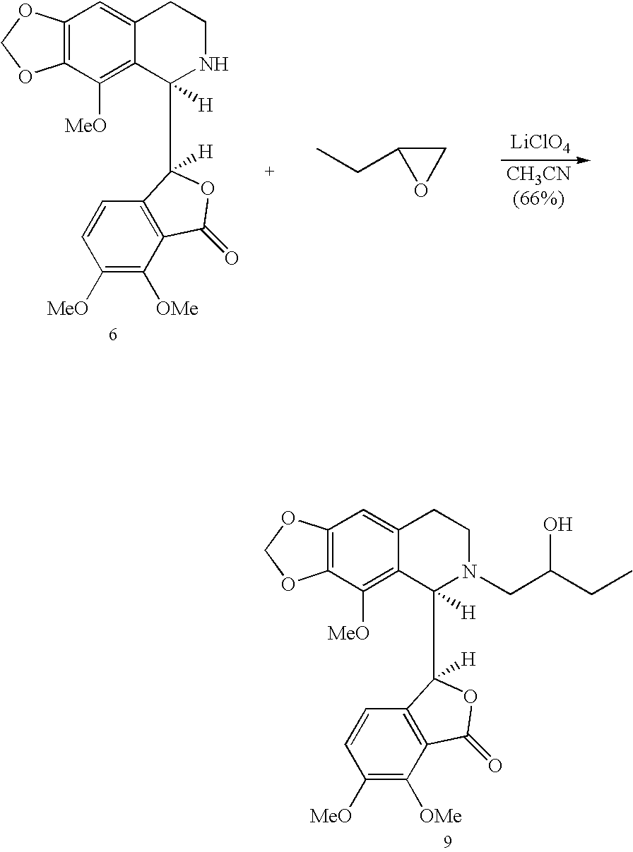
C12=C(C([MeO])=C3C(=C1)CCNC3([H])C1([H])C3=C(C([OMe])=C([MeO])C=C3)C(=O)O1)OCO2.[LiClO4].CCC1OC1.C12=C(C([MeO])=C3C(=C1)CCN(CC(CC)O)C3([H])C1([H])C3=C(C([OMe])=C([MeO])C=C3)C(=O)O1)OCO2
